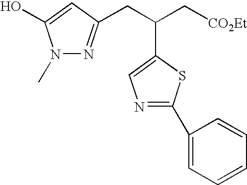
N1(C)N=C(CC(C[CO2Et])C2=CN=C(C3=CC=CC=C3)S2)C=C1O
